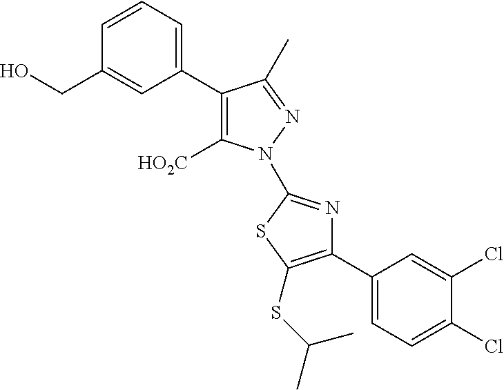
C1(C2=C([HO2C])N(C3=NC(C4=CC=C(Cl)C(Cl)=C4)=C(SC(C)C)S3)N=C2C)=CC=CC(CO)=C1
